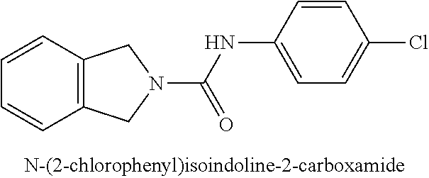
C(NC1=CC=C(Cl)C=C1)(=O)N1CC2=C(C=CC=C2)C1
